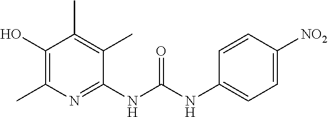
C1(NC(NC2=CC=C([NO2])C=C2)=O)=NC(C)=C(O)C(C)=C1C
